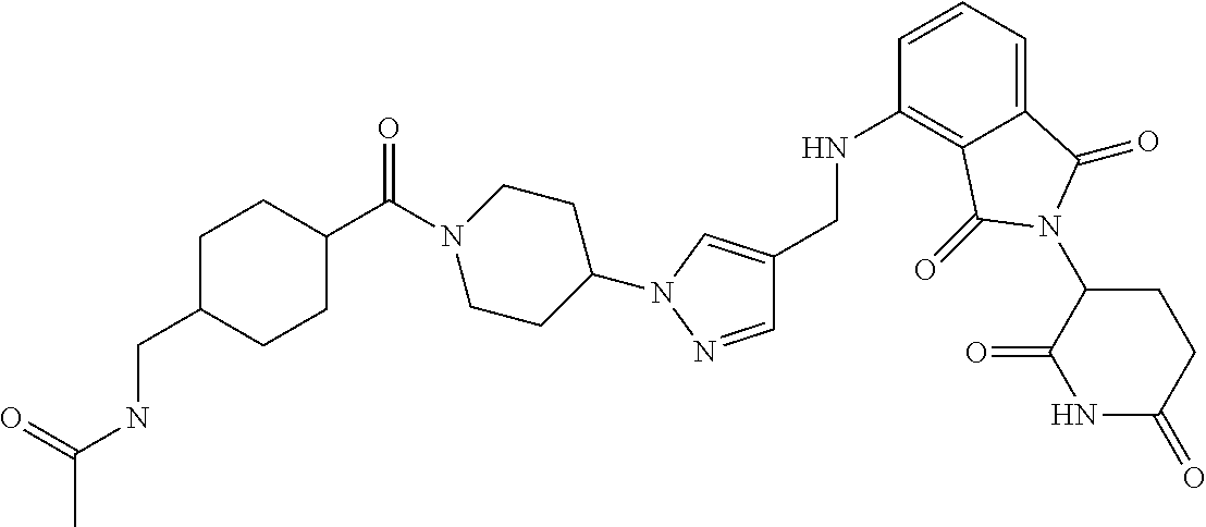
O=C(NCC1CCC(C(N2CCC(N3C=C(CNC4=C5C(=CC=C4)C(=O)N(C4C(=O)NC(=O)CC4)C5=O)C=N3)CC2)=O)CC1)C
